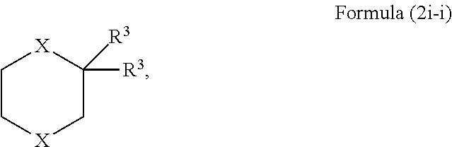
C1C[X]CC([R3])([R3])[X]1
